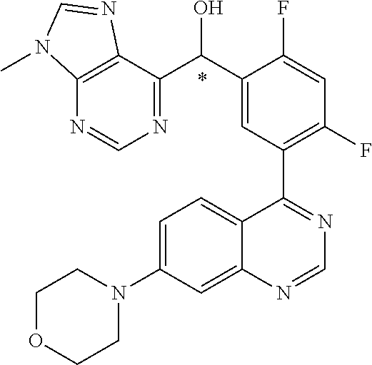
C1=C(N2CCOCC2)C=C2C(=C1)C(C1=C(F)C=C(F)C(C(C3=NC=NC4=C3N=CN4C)O)=C1)=NC=N2.*
